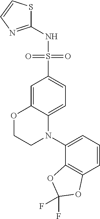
C1(NS(C2=CC=C3C(=C2)OCCN3C2=CC=CC3=C2OC(F)(F)O3)(=O)=O)=NC=CS1
